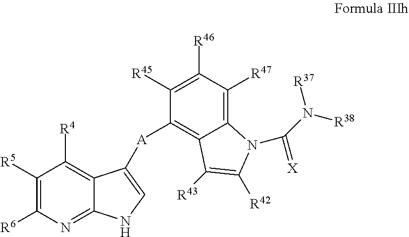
C1([R5])=C([R6])N=C2C(=C1[R4])C([A]C1=C3C(=C([R47])C([R46])=C1[R45])N(C(N([R37])[R38])=[X])C([R42])=C3[R43])=CN2
